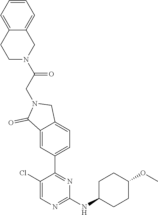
C1(Cl)=CN=C(NC2CCC(OC)CC2)N=C1C1=CC=C2C(=C1)C(=O)N(CC(=O)N1CC3=CC=CC=C3CC1)C2
